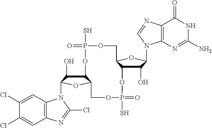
C12C(O)C(N3C4=C(C=C(Cl)C(Cl)=C4)N=C3Cl)OC1COP(S)(=O)OC1C(O)C(N3C4=C(C(=O)NC(N)=N4)N=C3)OC1COP(S)(=O)O2
